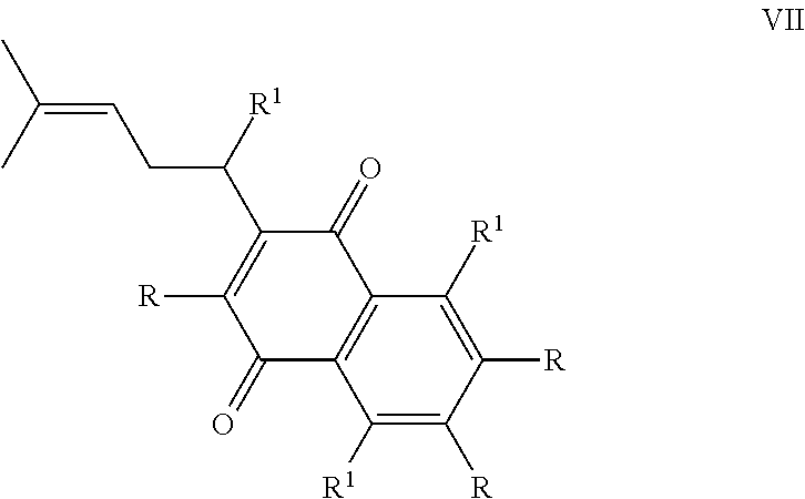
[R]C1=C(C([R1])CC=C(C)C)C(=O)C2=C(C1=O)C([R1])=C([R])C([R])=C2[R1]
